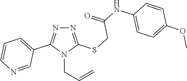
N1=C(SCC(NC2=CC=C(OC)C=C2)=O)N(CC=C)C(C2=CC=CN=C2)=N1
